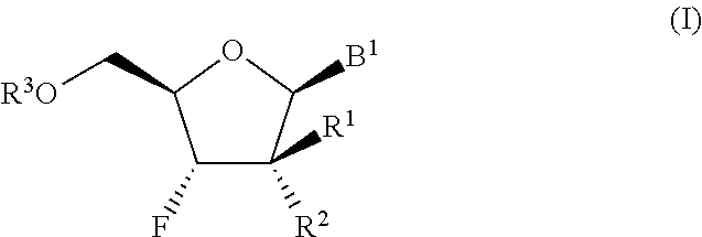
C1(F)C([R2])([R1])C([B1])OC1C[R3O]
